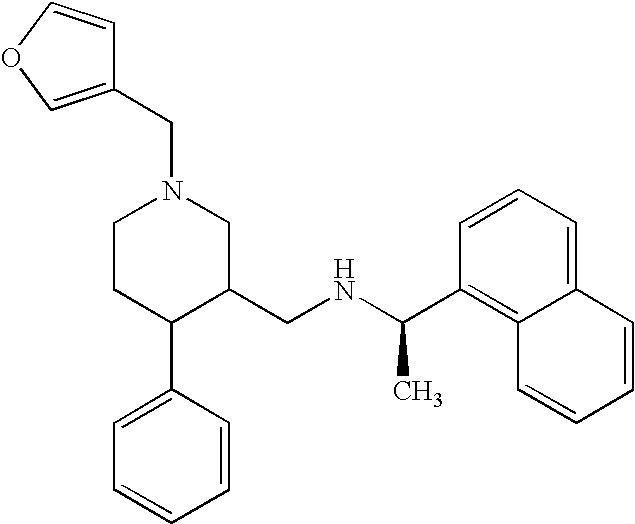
C1CC(C2=CC=CC=C2)C(CNC(C2=C3C(=CC=C2)C=CC=C3)C)CN1CC1=COC=C1
